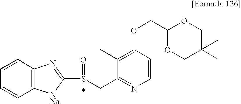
C1(C)=C(OCC2OCC(C)(C)CO2)C=CN=C1CS(C1=NC2=C(C=CC=C2)[NNa]1)=O
